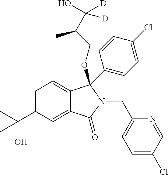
C1(C(C)(O)C)=CC=C2C(=C1)C(=O)N(CC1=CC=C(Cl)C=N1)C2(C1=CC=C(Cl)C=C1)OCC(C)C(O)([D])[D]
